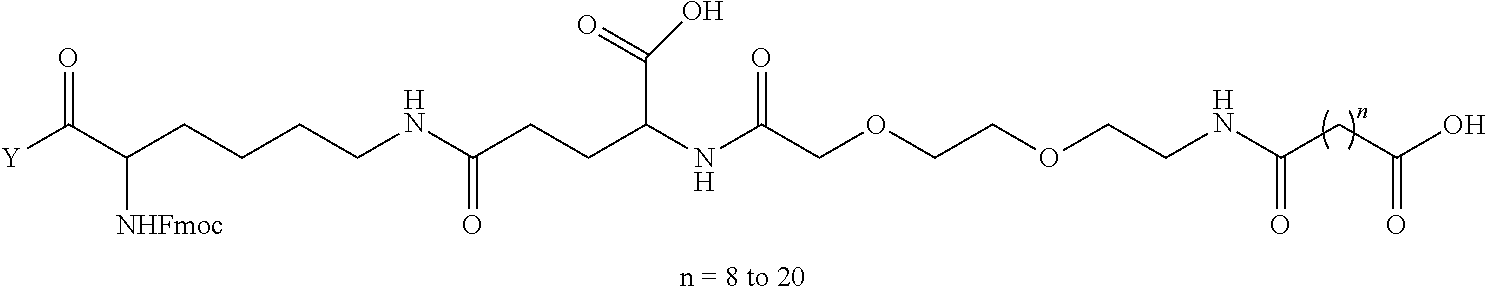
C(CCNC(CCC(NC(COCCOCCNC(CC(O)=O)=O)=O)C(=O)O)=O)CC(C([Y])=O)[NHFmoc]
